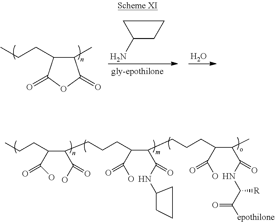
CCCC1C(C)C(=O)OC1=O.C1C(N)CC1.O.C(C(C(=O)O)CCCC(C(C(NC1CCC1)=O)CCCC(C(C)C(NC(C(=O)[epothilone])[R])=O)C(O)=O)C(O)=O)(CCC)C(=O)O
